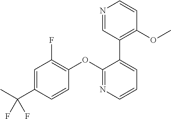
C1=C(C(C)(F)F)C=CC(OC2=NC=CC=C2C2=C(OC)C=CN=C2)=C1F
